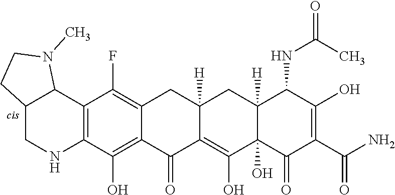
C12=C(O)C3=C(C(F)=C1CC1([H])C(=C(O)C4(O)C([H])(C1)C(NC(C)=O)C(O)=C(C(N)=O)C4=O)C2=O)C1C(CN3)CCN1C
